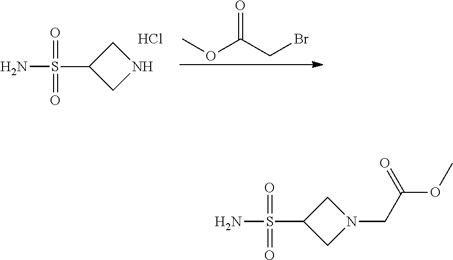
C1C(S(N)(=O)=O)CN1.O=C(CBr)OC.Cl.C1C(S(N)(=O)=O)CN1CC(OC)=O
